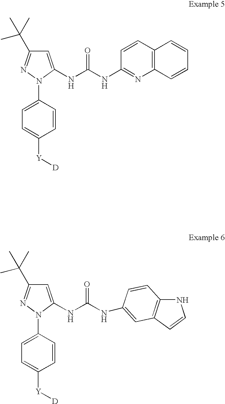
C1=C(NC(NC2=NC3=C(C=C2)C=CC=C3)=O)N(C2=CC=C([Y][D])C=C2)N=C1C(C)(C)C.C1=C(NC(NC2=CC3=C(NC=C3)C=C2)=O)N(C2=CC=C([Y][D])C=C2)N=C1C(C)(C)C
